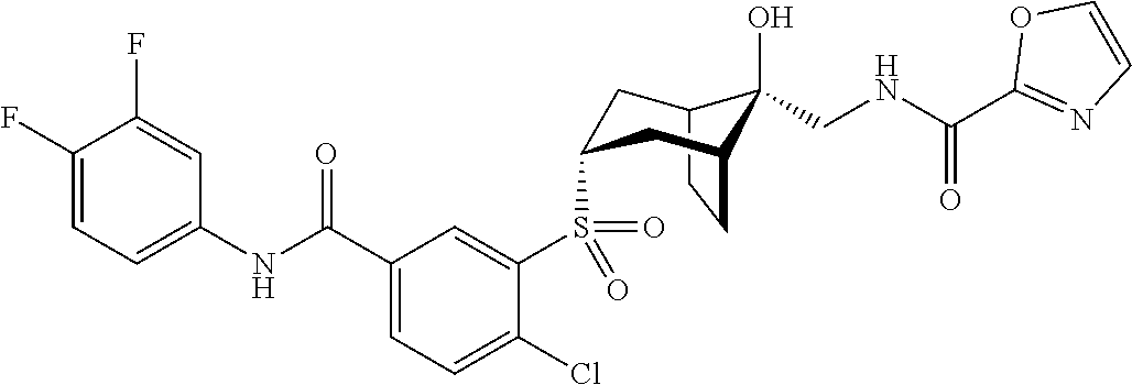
C12CCC(CC(S(C3=CC(C(NC4=CC=C(F)C(F)=C4)=O)=CC=C3Cl)(=O)=O)C1)C2(O)CNC(C1=NC=CO1)=O
